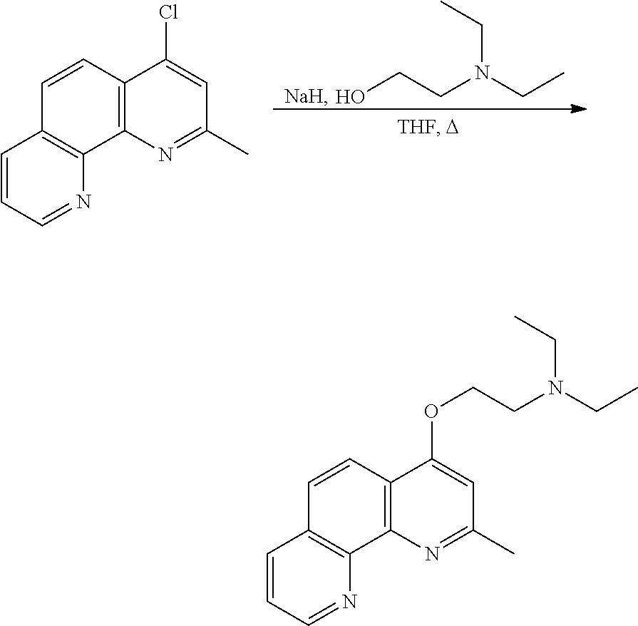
[NaH].C1=CC=NC2=C1C=CC1=C2N=C(C)C=C1Cl.OCCN(CC)CC.C1=CC=NC2=C1C=CC1=C2N=C(C)C=C1OCCN(CC)CC
